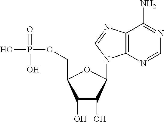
C1(COP(=O)(O)O)OC(N2C3=C(C(N)=NC=N3)N=C2)C(O)C1O
